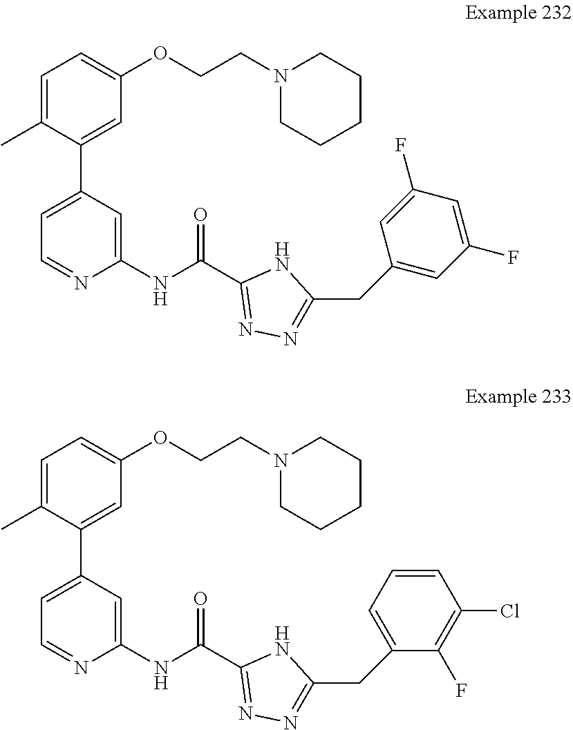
C1=C(C)C(C2=CC=NC(NC(=O)C3=NN=C(CC4=CC(F)=CC(F)=C4)N3)=C2)=CC(OCCN2CCCCC2)=C1.C1=C(C)C(C2=CC=NC(NC(=O)C3=NN=C(CC4=CC=CC(Cl)=C4F)N3)=C2)=CC(OCCN2CCCCC2)=C1
